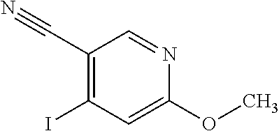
C1(C#N)=C(I)C=C(OC)N=C1
